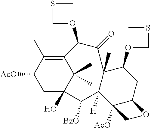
C1C2(O)C(C)(C)C(=C(C)C1[AcO])C(OCSC)C(=O)C1(C)C([H])(C2[BzO])C2([AcO])C(CC1OCSC)OC2
